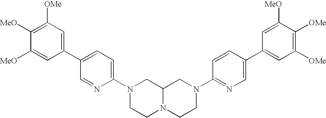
C1(C2=CC([OMe])=C([MeO])C([MeO])=C2)=CC=C(N2CCN3C(C2)CN(C2=NC=C(C4=CC([OMe])=C([OMe])C([MeO])=C4)C=C2)CC3)N=C1
